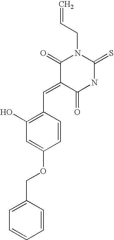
C=CCN1C(=O)C(=CC2=C(O)C=C(OCC3=CC=CC=C3)C=C2)C(=O)NC1=S
